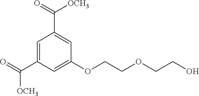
C1=C(C([OCH3])=O)C=C(OCCOCCO)C=C1C([OCH3])=O
